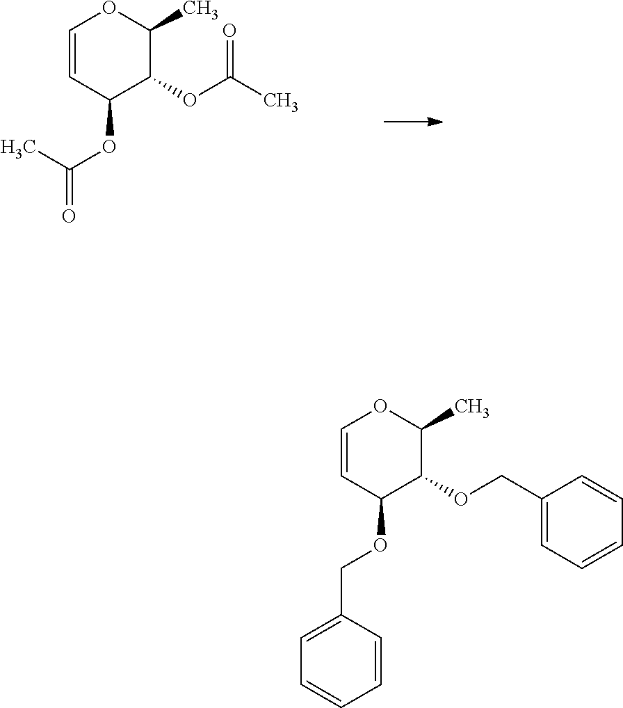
C1=CC(OC(=O)C)C(OC(C)=O)C(C)O1.C1=CC(OCC2=CC=CC=C2)C(OCC2=CC=CC=C2)C(C)O1
